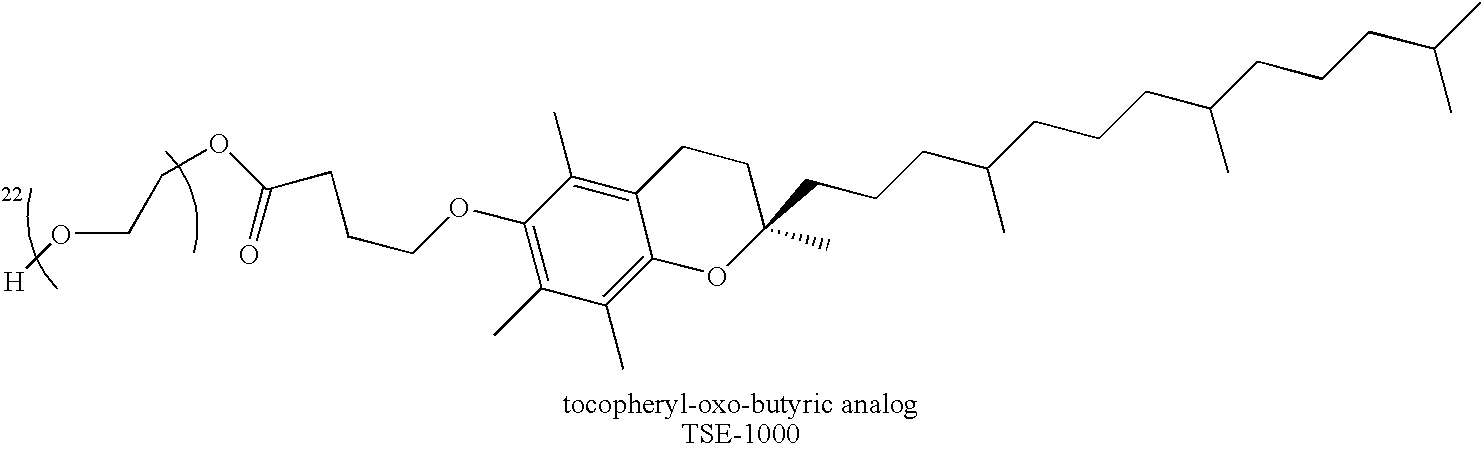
[H]OCCOC(CCCOC1=C(C)C(C)=C2C(=C1C)CCC(CCCC(CCCC(CCCC(C)C)C)C)(C)O2)=O
